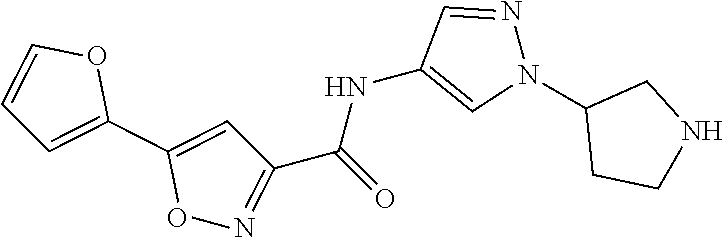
C1(C(=O)NC2=CN(C3CCNC3)N=C2)=NOC(C2=CC=CO2)=C1
